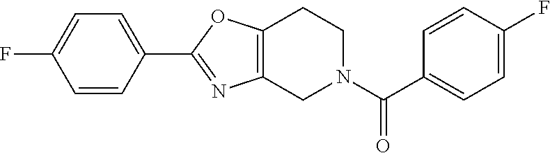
C1=CC(C2=NC3=C(O2)CCN(C(C2=CC=C(F)C=C2)=O)C3)=CC=C1F
